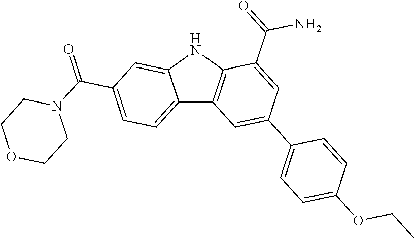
C12=CC=C(C(N3CCOCC3)=O)C=C1NC1=C2C=C(C2=CC=C(OCC)C=C2)C=C1C(=O)N
